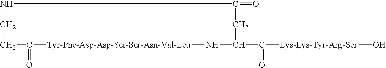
C1C(=O)[Tyr-Phe-Asp-Asp-Ser-Ser-Asn-Val-Leu]NC(C([Lys-Lys-Tyr-Arg-Ser]O)=O)CC(=O)NC1
